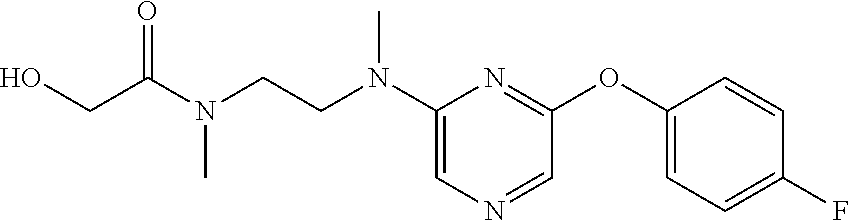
C1(N(CCN(C(CO)=O)C)C)=CN=CC(OC2=CC=C(F)C=C2)=N1
